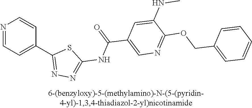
N1=CC=C(C2=NN=C(NC(=O)C3=CN=C(OCC4=CC=CC=C4)C(NC)=C3)S2)C=C1
